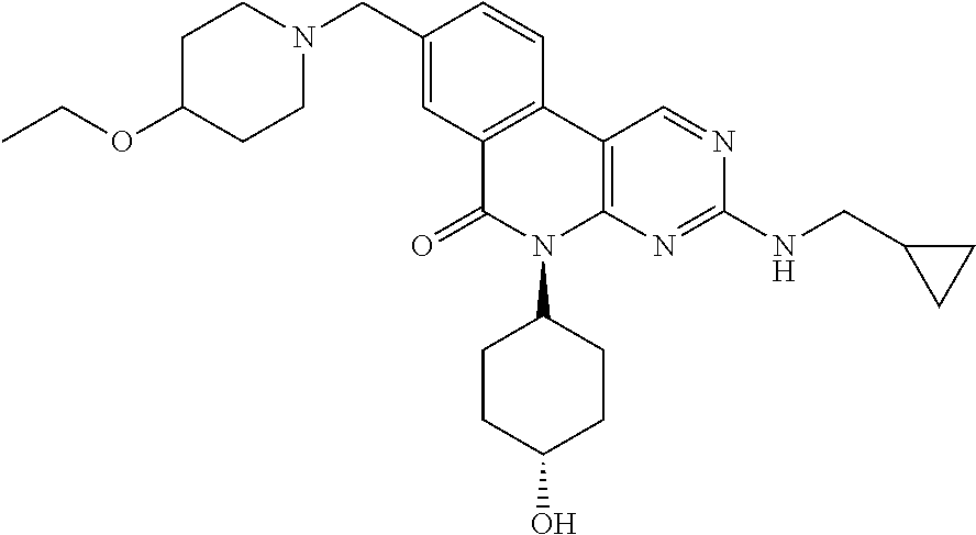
C1(CN2CCC(OCC)CC2)=CC2=C(C=C1)C1=C(N(C3CCC(O)CC3)C2=O)N=C(NCC2CC2)N=C1
